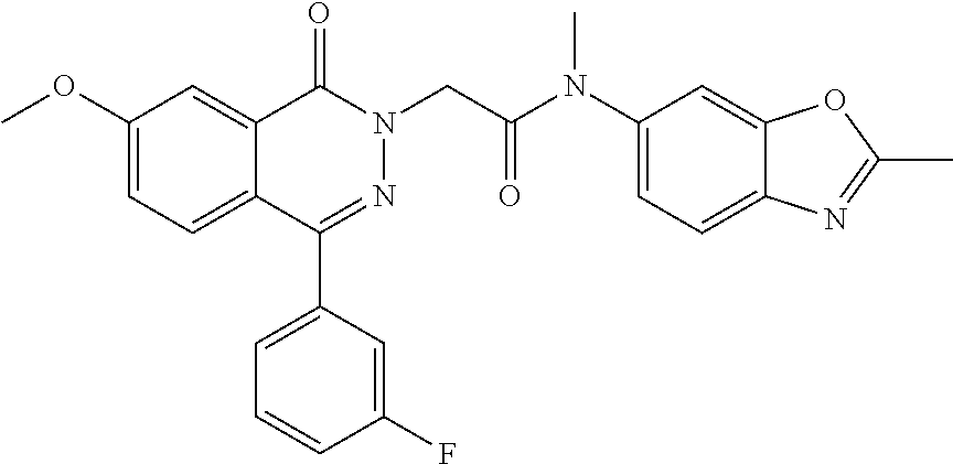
COC1=CC=C2C(=C1)C(=O)N(CC(N(C1=CC=C3C(=C1)OC(C)=N3)C)=O)N=C2C1=CC=CC(F)=C1
